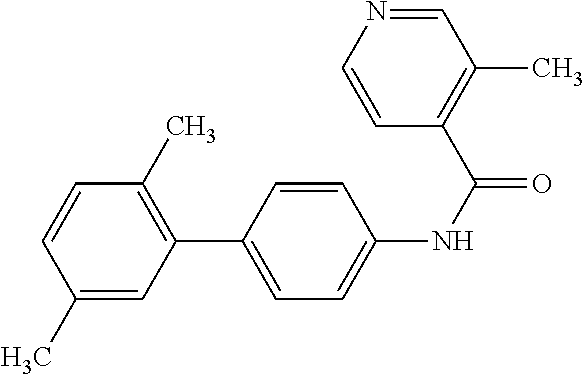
C1(C)=CC(C2=CC=C(NC(=O)C3=C(C)C=NC=C3)C=C2)=C(C)C=C1
